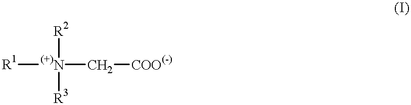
[(+)N](C[COO(-)])([R1])([R2])[R3]
